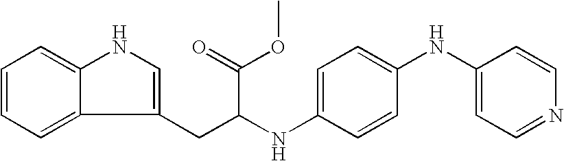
C1=CC=C2C(=C1)NC=C2CC(NC1=CC=C(NC2=CC=NC=C2)C=C1)C(=O)OC
